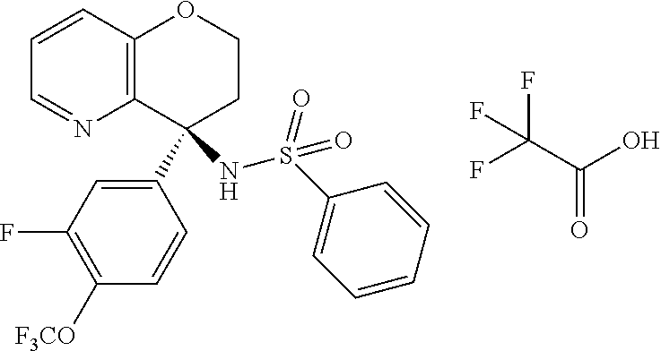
FC(C(O)=O)(F)F.C12=C(C=CC=N1)OCCC2(C1=CC(F)=C([F3CO])C=C1)NS(C1=CC=CC=C1)(=O)=O
